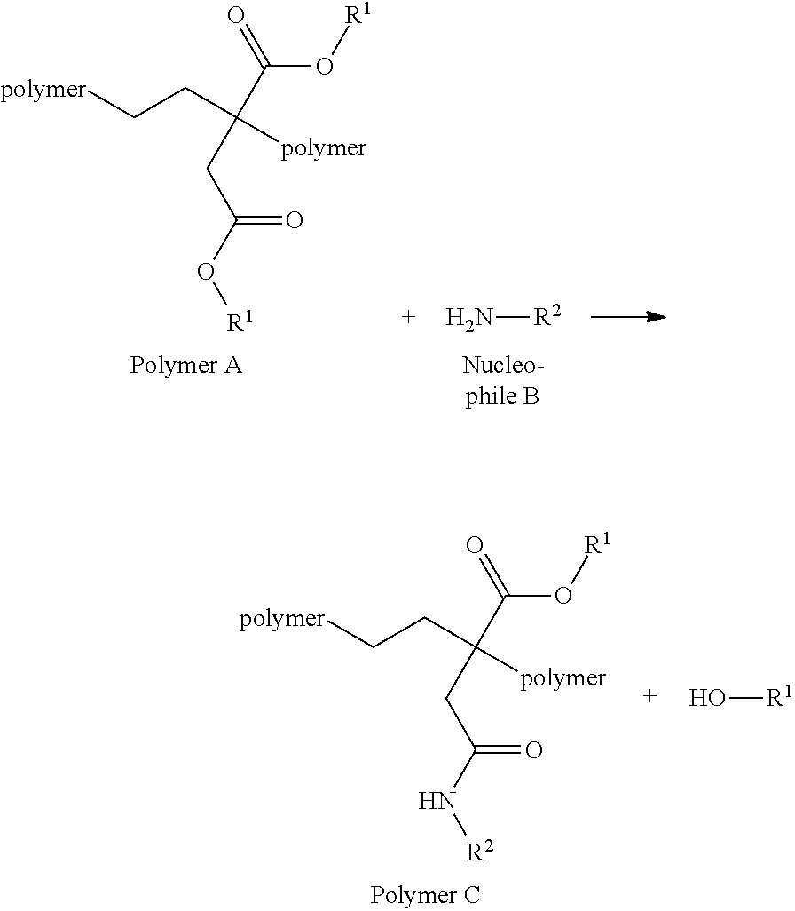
[polymer]CCC([polymer])(CC(O[R1])=O)C(=O)O[R1].N[R2].[polymer]CCC([polymer])(CC(N[R2])=O)C(=O)O[R1].O[R1]
